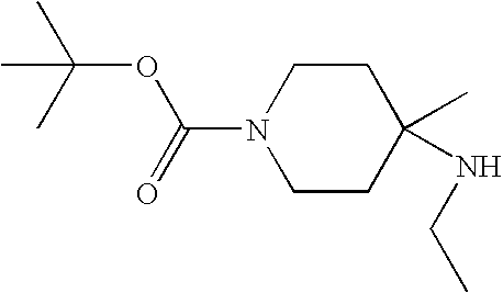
C1CN(C(=O)OC(C)(C)C)CCC1(C)NCC
